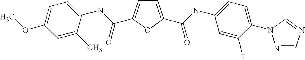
C1=C(C(=O)NC2=CC=C(N3N=CN=C3)C(F)=C2)OC(C(NC2=CC=C(OC)C=C2C)=O)=C1
